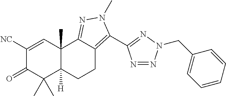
C1([NC])=CC2(C)C([H])(C(C)(C)C1=O)CCC1=C(C3=NN(CC4=CC=CC=C4)N=N3)N(C)N=C21
